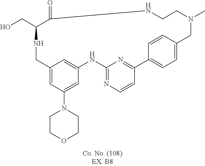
N1CC2=CC(N3CCOCC3)=CC(=C2)NC2=NC=CC(=N2)C2=CC=C(C=C2)CN(C)CCNC(=O)C1CO
